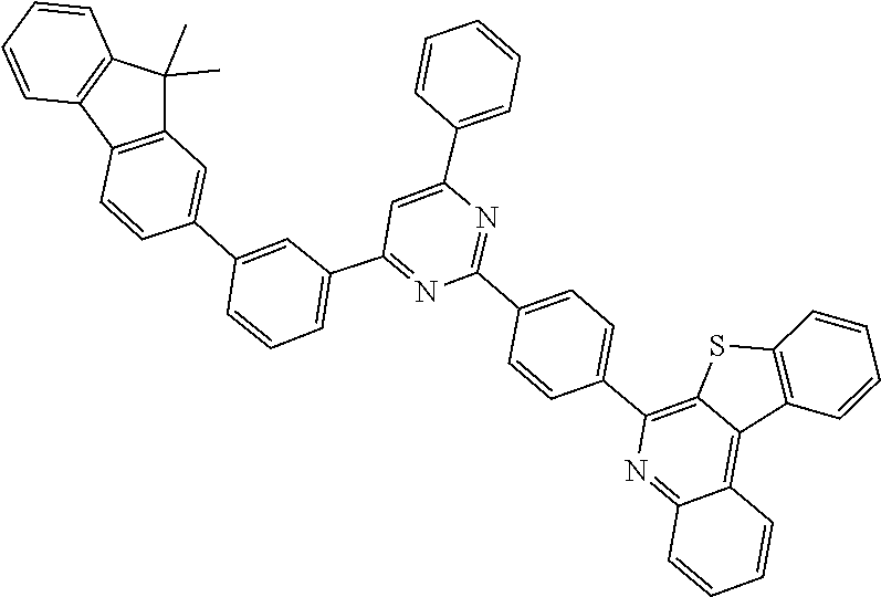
C1=CC2=C(C=C1)C(C)(C)C1=C2C=CC(C2=CC(C3=NC(C4=CC=C(C5=C6C(=C7C(=N5)C=CC=C7)C5=C(C=CC=C5)S6)C=C4)=NC(C4=CC=CC=C4)=C3)=CC=C2)=C1
